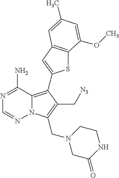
N1=C(N)C2=C(C3=CC4=C(S3)C(OC)=CC(C)=C4)C(C[N3])=C(CN3CC(=O)NCC3)N2N=C1
